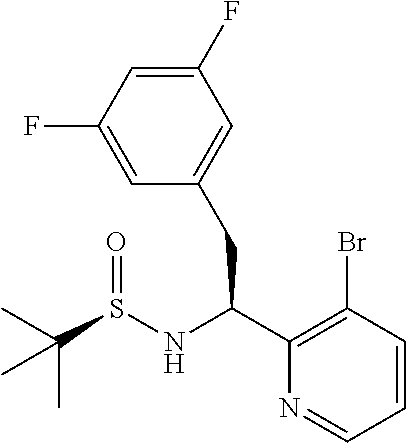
BrC1=C(C(NS(C(C)(C)C)=O)CC2=CC(F)=CC(F)=C2)N=CC=C1
